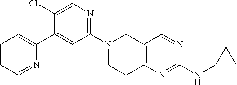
N1(C2=NC=C(Cl)C(C3=CC=CC=N3)=C2)CCC2=C(C1)C=NC(NC1CC1)=N2
